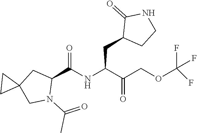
C(C(NC(C1CC2(CN1C(=O)C)CC2)=O)C(COC(F)(F)F)=O)C1CCNC1=O
